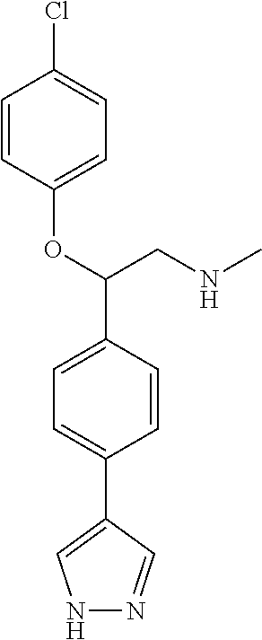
C1(C(CNC)OC2=CC=C(Cl)C=C2)=CC=C(C2=CNN=C2)C=C1
